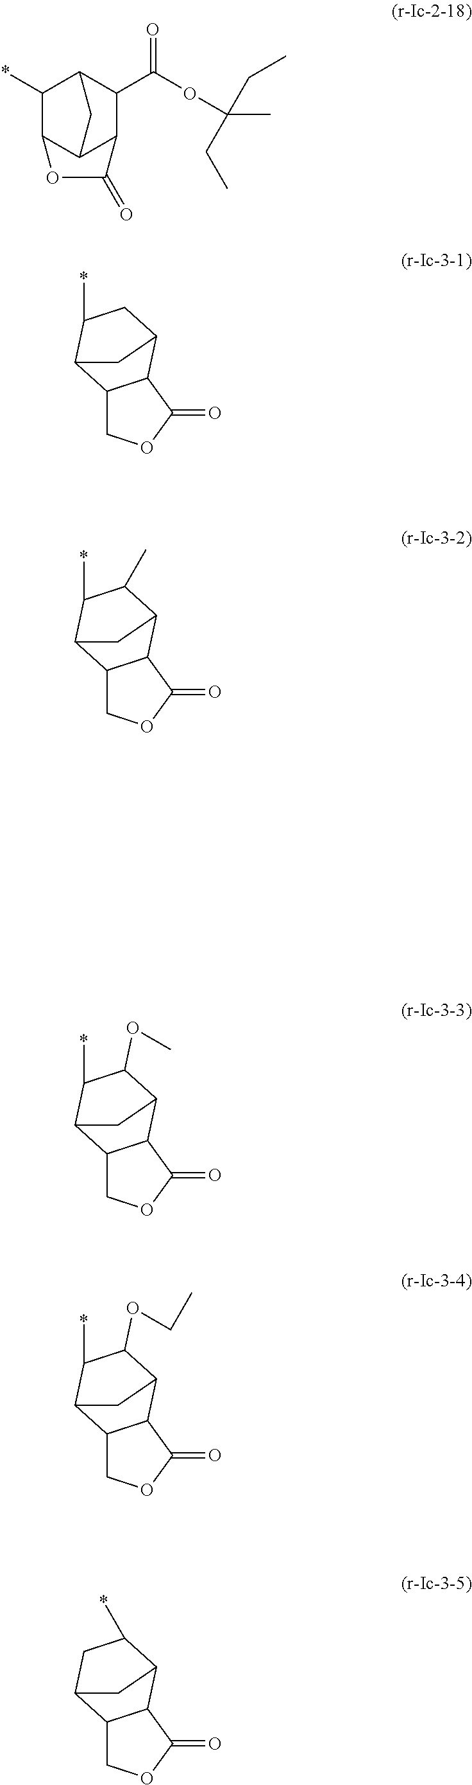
C12C3C(C(C(OC(CC)(C)CC)=O)C(C1*)C3)C(=O)O2.C12COC(=O)C1C1CC(*)C2C1.C12COC(=O)C1C1C(C)C(*)C2C1.C12COC(=O)C1C1C(OC)C(*)C2C1.C12COC(=O)C1C1C(OCC)C(*)C2C1.C12COC(=O)C1C1C(*)CC2C1
